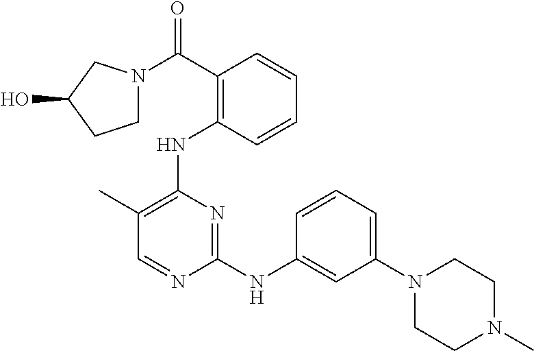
C1=CC(C(=O)N2CCC(O)C2)=C(NC2=C(C)C=NC(NC3=CC(N4CCN(C)CC4)=CC=C3)=N2)C=C1
